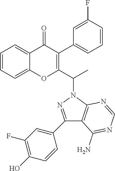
C1=CC=C2C(=C1)OC(C(N1N=C(C3=CC(F)=C(O)C=C3)C3=C1N=CN=C3N)C)=C(C1=CC=CC(F)=C1)C2=O
